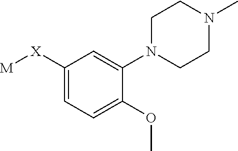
C1=C([X][M])C=C(N2CCN(C)CC2)C(OC)=C1
